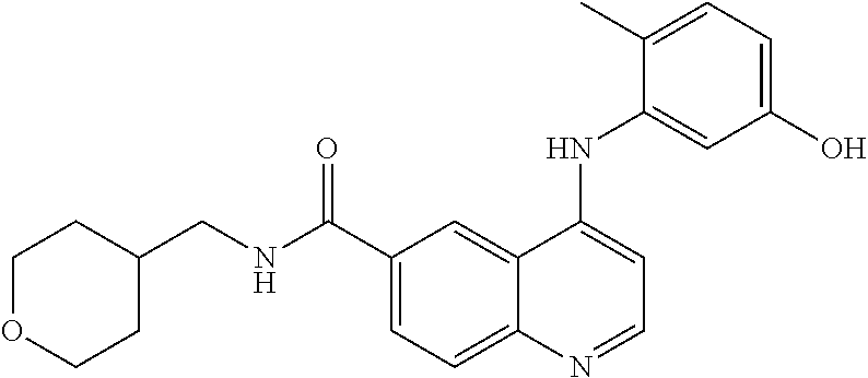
C1(C(=O)NCC2CCOCC2)=CC=C2C(=C1)C(NC1=CC(O)=CC=C1C)=CC=N2
